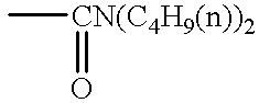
C[CN(C4H9(n))2]=O
